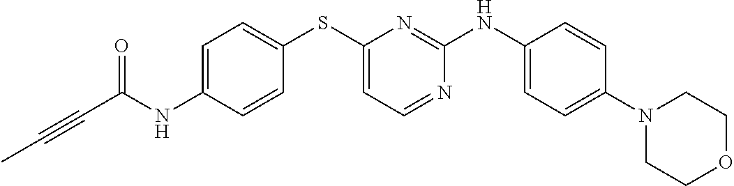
C(C(NC1=CC=C(SC2=CC=NC(NC3=CC=C(N4CCOCC4)C=C3)=N2)C=C1)=O)#CC
